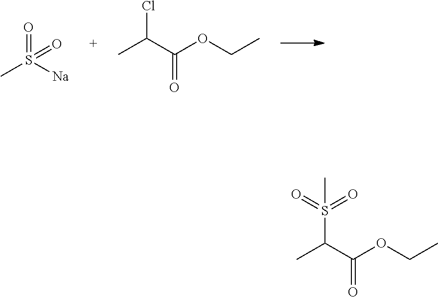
O=S([Na])(C)=O.CC(C(OCC)=O)Cl.CC(C(OCC)=O)S(=O)(=O)C
